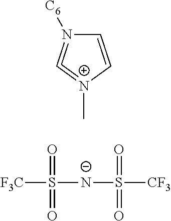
C1=C[N+](C)=C=N1[C6].[F3C]S([N-]S([CF3])(=O)=O)(=O)=O
